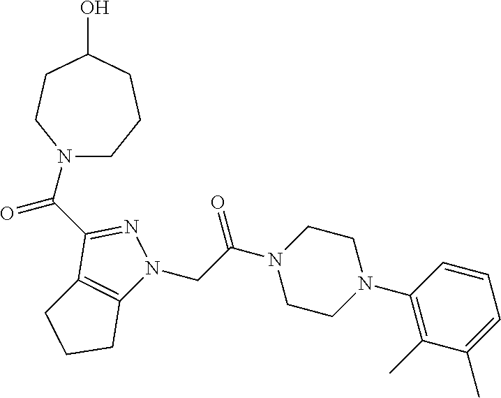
C(=O)(C1=NN(CC(N2CCN(C3=C(C)C(C)=CC=C3)CC2)=O)C2=C1CCC2)N1CCCC(O)CC1
